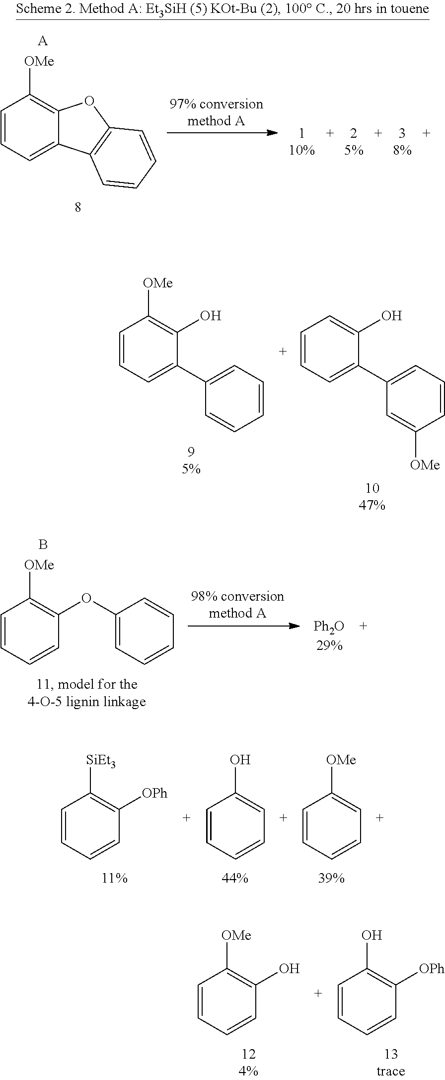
C1=CC=C2C(=C1[OMe])OC1=C2C=CC=C1.[A].C1=CC=C(C2=CC=CC=C2)C(O)=C1[OMe].C1=CC=C(C2=CC=CC([OMe])=C2)C(O)=C1.B.C1=CC=CC(OC2=CC=CC=C2)=C1[OMe].[Ph2O29%].C1=CC=CC(O)=C1[OMe].C1=CC=CC([OPh])=C1O.C1=CC=CC([OPh])=C1[SiEt3].C1=CC=CC=C1O.C1=CC=CC=C1[OMe]
